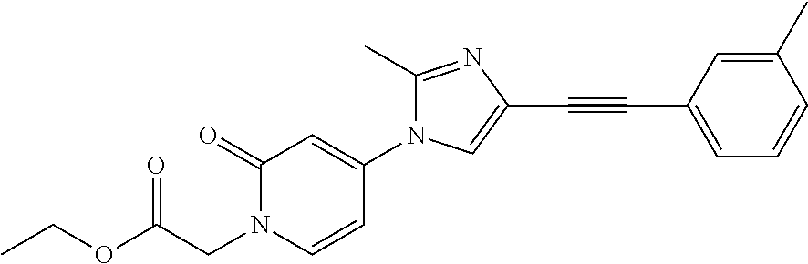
C1(=O)N(CC(OCC)=O)C=CC(N2C(C)=NC(C#CC3=CC=CC(C)=C3)=C2)=C1
